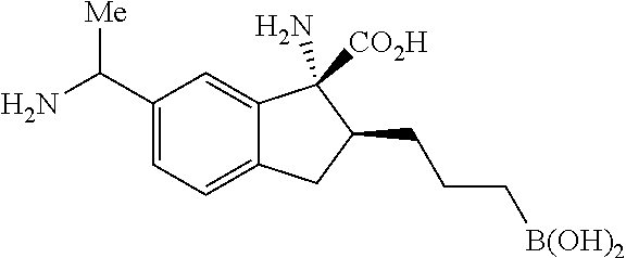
C1(C(N)[Me])=CC=C2C(=C1)C(N)([CO2H])C(CCC[B(OH)2])C2
